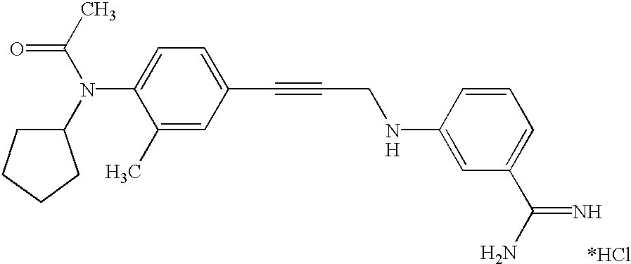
C1=C(N(C2CCCC2)C(C)=O)C(C)=CC(C#CCNC2=CC(C(N)=N)=CC=C2)=C1.[H]
